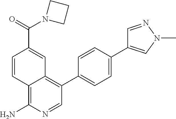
C1=CC2=C(N)N=CC(C3=CC=C(C4=CN(C)N=C4)C=C3)=C2C=C1C(=O)N1CCC1
